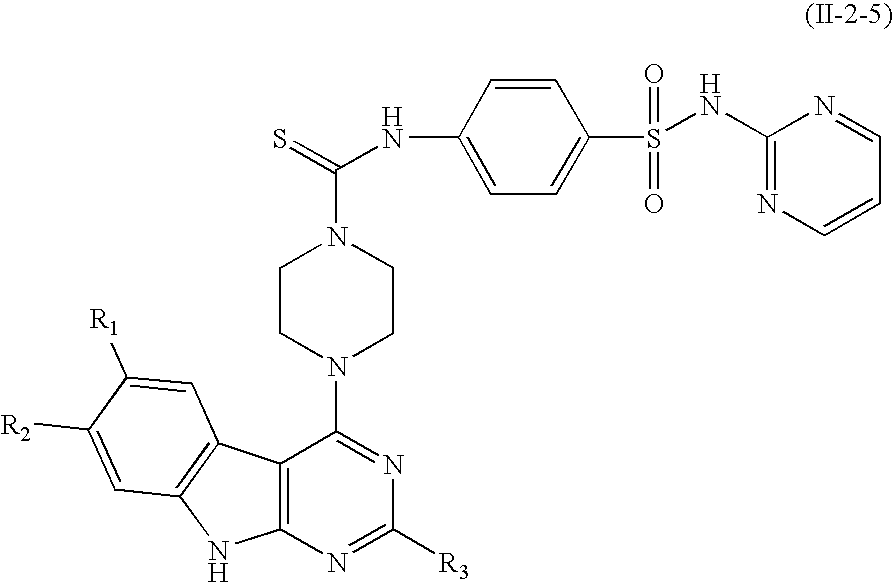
C12=C(N=C([R3])N=C1N1CCN(C(=S)NC3=CC=C(S(=O)(=O)NC4=NC=CC=N4)C=C3)CC1)NC1=C2C=C([R1])C([R2])=C1
